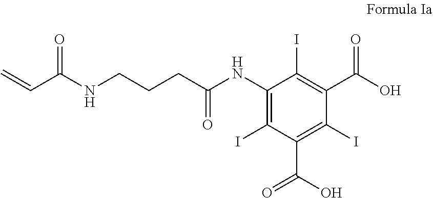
C=CC(NCCCC(=O)NC1=C(I)C(C(O)=O)=C(I)C(C(O)=O)=C1I)=O
